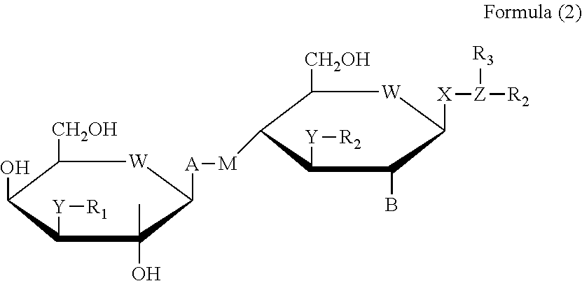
C1([CH2OH])C(O)C([Y][R1])C(C)(O)C([A][M]C2C([CH2OH])[W]C([X][Z]([R2])[R3])C(B)C2[Y][R2])[W]1
